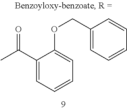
C1(C(C)=O)=CC=CC=C1OCC1=CC=CC=C1
